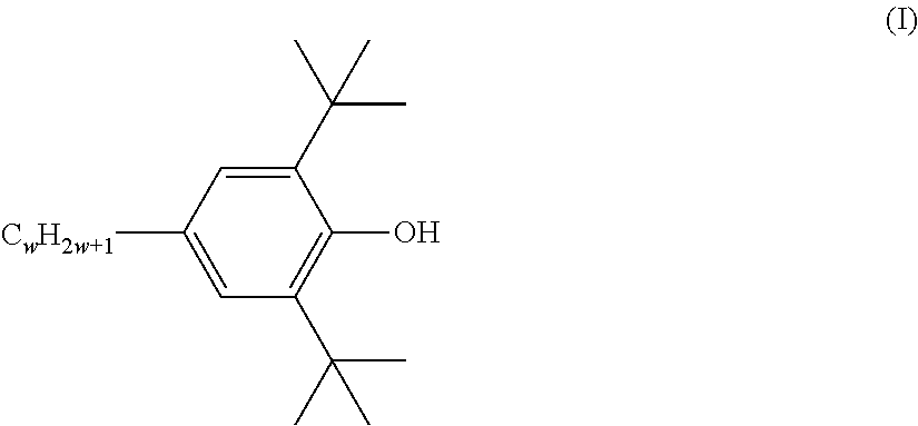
C1=C([CwH2w+1])C=C(C(C)(C)C)C(O)=C1C(C)(C)C
